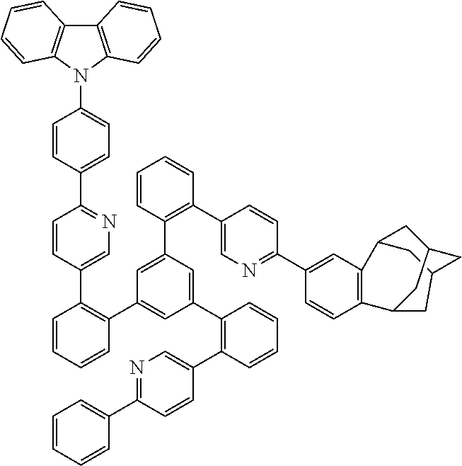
C1=CC(C2=NC=C(C3=C(C4=CC(C5=C(C6=CN=C(C7=CC=CC=C7)C=C6)C=CC=C5)=CC(C5=C(C6=CN=C(C7=CC8=C(C=C7)C7CC9CC8CC(C9)C7)C=C6)C=CC=C5)=C4)C=CC=C3)C=C2)=CC=C1N1C2=C(C3=C1C=CC=C3)C=CC=C2
